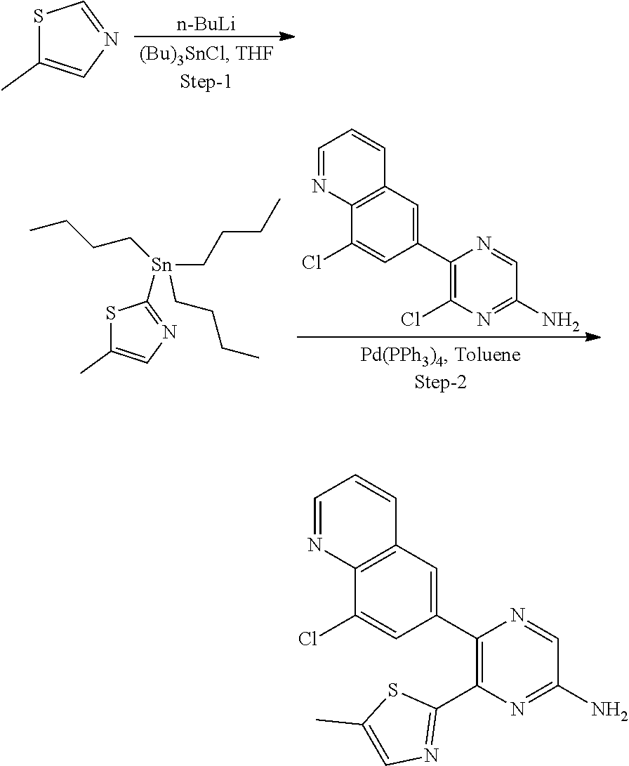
[n-BuLi].S1C(C)=CN=C1.C1=NC2=C(C=C1)C=C(C1=C(Cl)N=C(N)C=N1)C=C2Cl.S1C(C)=CN=C1[Sn](CCCC)(CCCC)CCCC.C1=NC2=C(C=C1)C=C(C1=C(C3=NC=C(C)S3)N=C(N)C=N1)C=C2Cl
